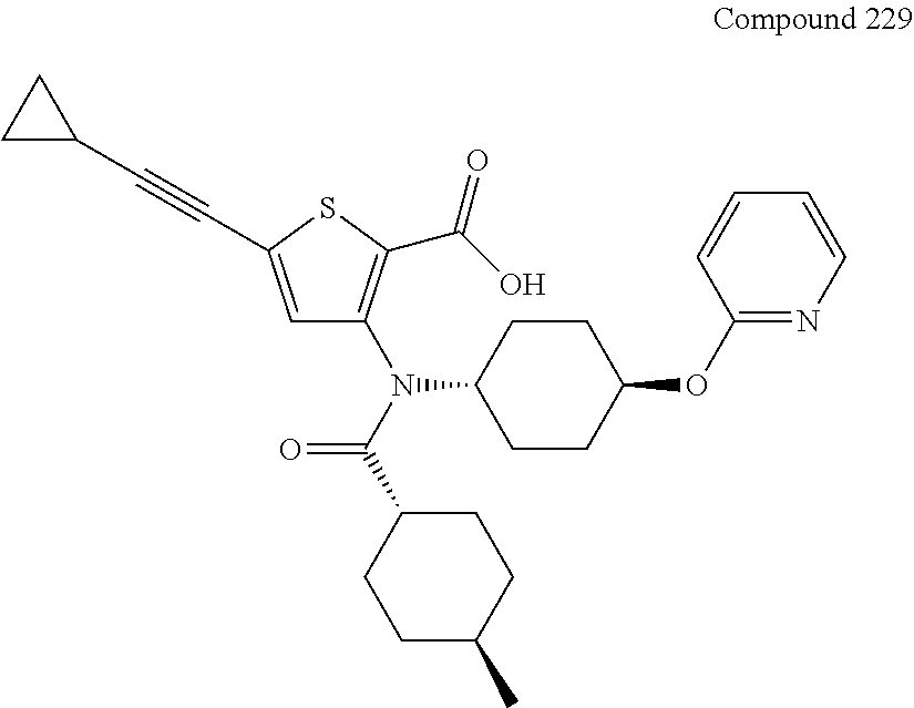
C1=C(C#CC2CC2)SC(C(O)=O)=C1N(C1CCC(OC2=NC=CC=C2)CC1)C(C1CCC(C)CC1)=O
